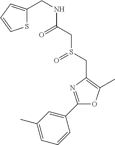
C(NC(CS(CC1=C(C)OC(C2=CC(C)=CC=C2)=N1)=O)=O)C1=CC=CS1
